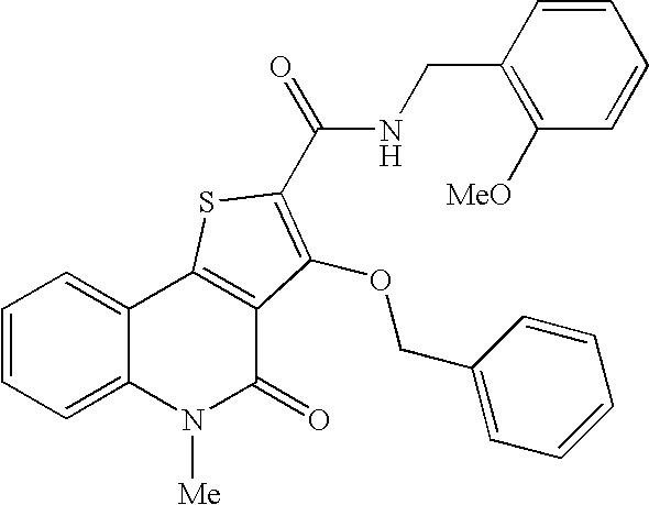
N(C(=O)C1=C(OCC2=CC=CC=C2)C2=C(C3=CC=CC=C3N([Me])C2=O)S1)CC1=C([MeO])C=CC=C1
